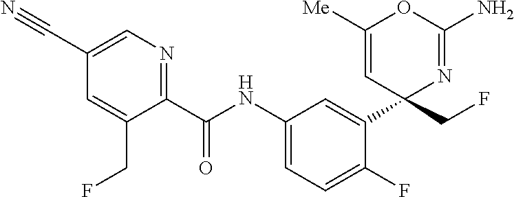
C1(C(NC2=CC=C(F)C(C3(CF)N=C(N)OC([Me])=C3)=C2)=O)=NC=C(C#N)C=C1CF
